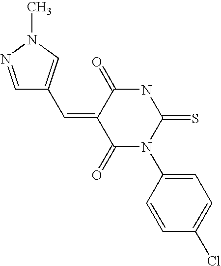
O=C1C(=CC2=CN(C)N=C2)C(=O)NC(=S)N1C1=CC=C(Cl)C=C1
